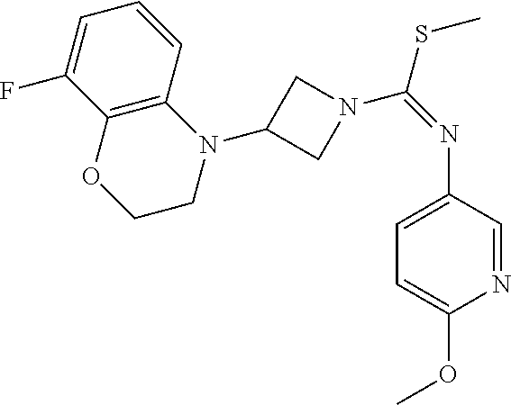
C1=CC2=C(C(F)=C1)OCCN2C1CN(C(=NC2=CC=C(OC)N=C2)SC)C1
